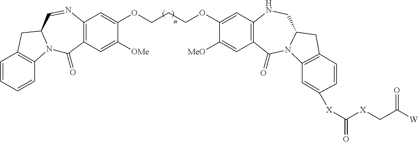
C1=CC=CC2=C1CC1N2C(=O)C2=C(N=C1)C=C(OCCCOC1=CC3=C(C=C1[MeO])C(=O)N1C(CN3)CC3=C1C=C([X]C(=O)[X]CC([W])=O)C=C3)C([OMe])=C2
